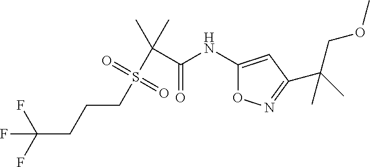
C1(NC(C(S(CCCC(F)(F)F)(=O)=O)(C)C)=O)=CC(C(C)(COC)C)=NO1
